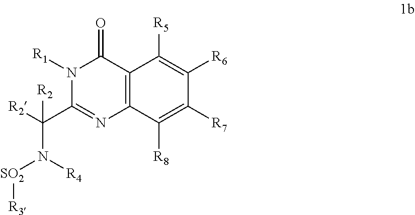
N1([R1])C(C([R2])(N([R4])[SO2][R3])[R2])=NC2=C(C1=O)C([R5])=C([R6])C([R7])=C2[R8]
